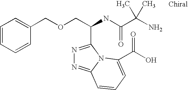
C(COCC1=CC=CC=C1)(NC(C(N)(C)C)=O)C1=NN=C2N1C(C(=O)O)=CC=C2
